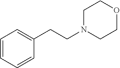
C1=CC=CC(CCN2CCOCC2)=C1
